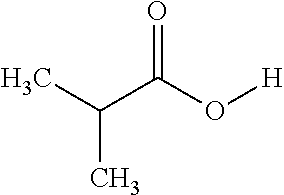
C(C(O[H])=O)(C)C
